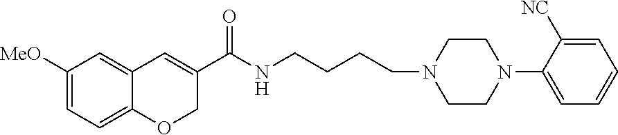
C1([MeO])=CC=C2C(=C1)C=C(C(NCCCCN1CCN(C3=CC=CC=C3[NC])CC1)=O)CO2
